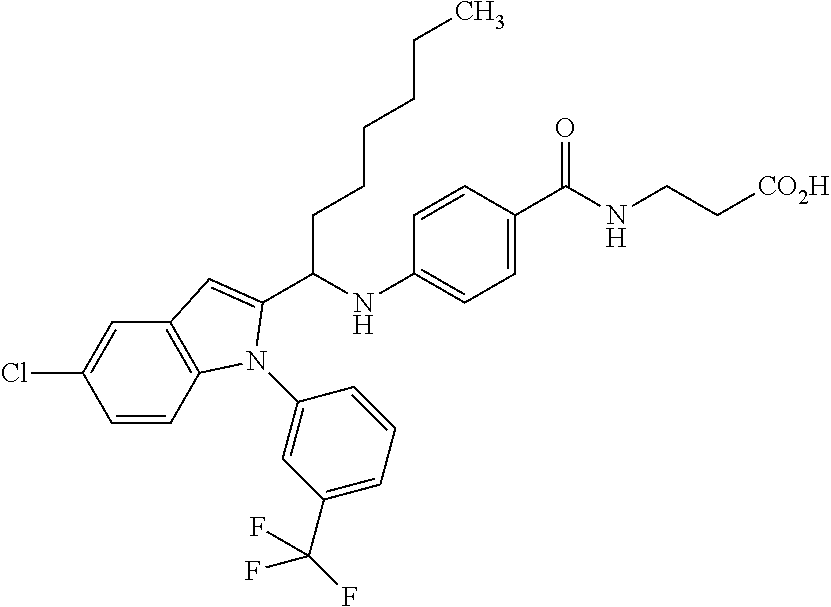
C1=CC2=C(C=C1Cl)C=C(C(NC1=CC=C(C(NCC[CO2H])=O)C=C1)CCCCCC)N2C1=CC(C(F)(F)F)=CC=C1
